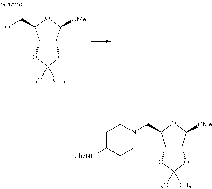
C12C(C([OMe])OC1CO)OC(C)(C)O2.C12C(C([OMe])OC1CN1CCC([CbzNH])CC1)OC(C)(C)O2
